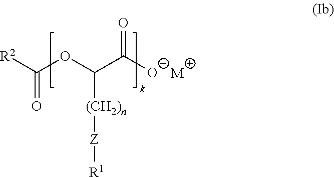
[R2]C(OC(C(O)=O)[(CH2)n][Z][R1])=O.[M]
